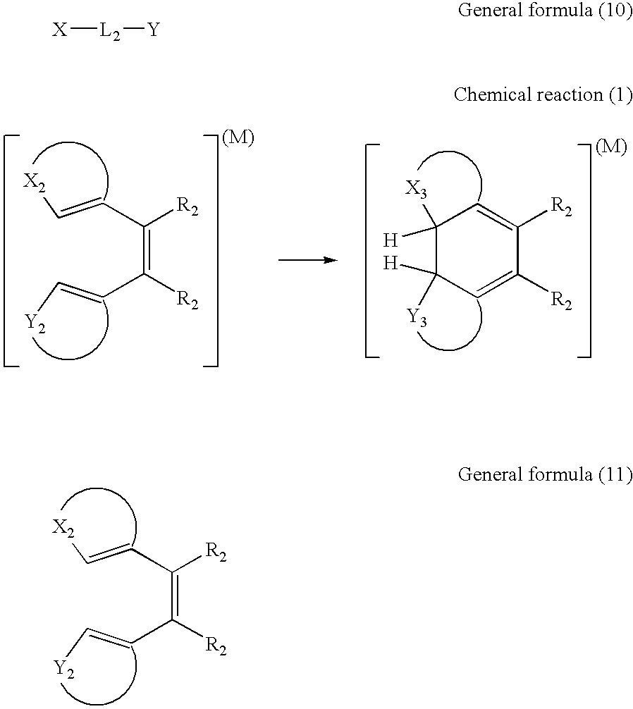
C(=C([R2])C=C[Y2])([R2])C=C[X2].C1([H])([X3])C([H])([Y3])C=C([R2])C([R2])=C1.C(=C([R2])C=C[Y2])([R2])C=C[X2].[X][L2][Y]
